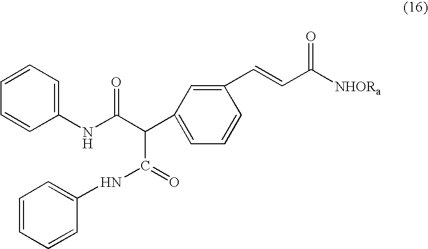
C1=CC=C(NC(C(C2=CC=CC(C=CC([NHORa])=O)=C2)C(=O)NC2=CC=CC=C2)=O)C=C1
